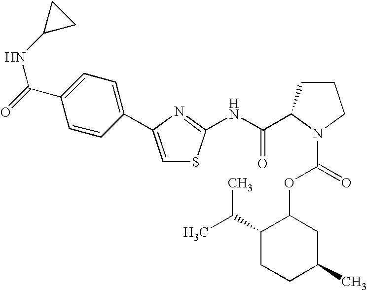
C1=C(C2=CC=C(C(=O)NC3CC3)C=C2)N=C(NC(=O)C2CCCN2C(=O)OC2C(C(C)C)CCC(C)C2)S1
